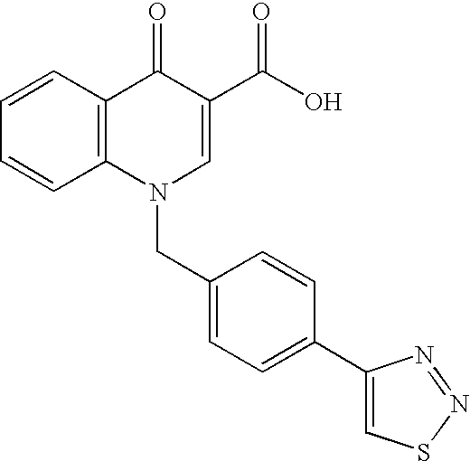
C12=C(C=CC=C1)C(=O)C(C(O)=O)=CN2CC1=CC=C(C2=CSN=N2)C=C1
